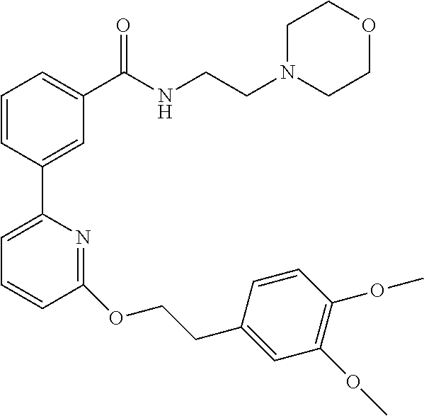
C1=CC(C2=CC=CC(OCCC3=CC(OC)=C(OC)C=C3)=N2)=CC(C(NCCN2CCOCC2)=O)=C1
